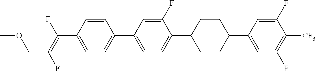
C(C1=CC=C(C2=CC=C(C3CCC(C4=CC(F)=C([CF3])C(F)=C4)CC3)C(F)=C2)C=C1)(=C(F)COC)F
